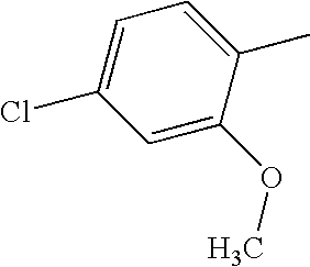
C1=C(Cl)C=C(OC)C(C)=C1
